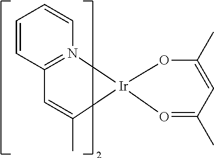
N12=C(C=CC=C1)C=C(C)[Ir]21O=C(C)C=C(C)O1
